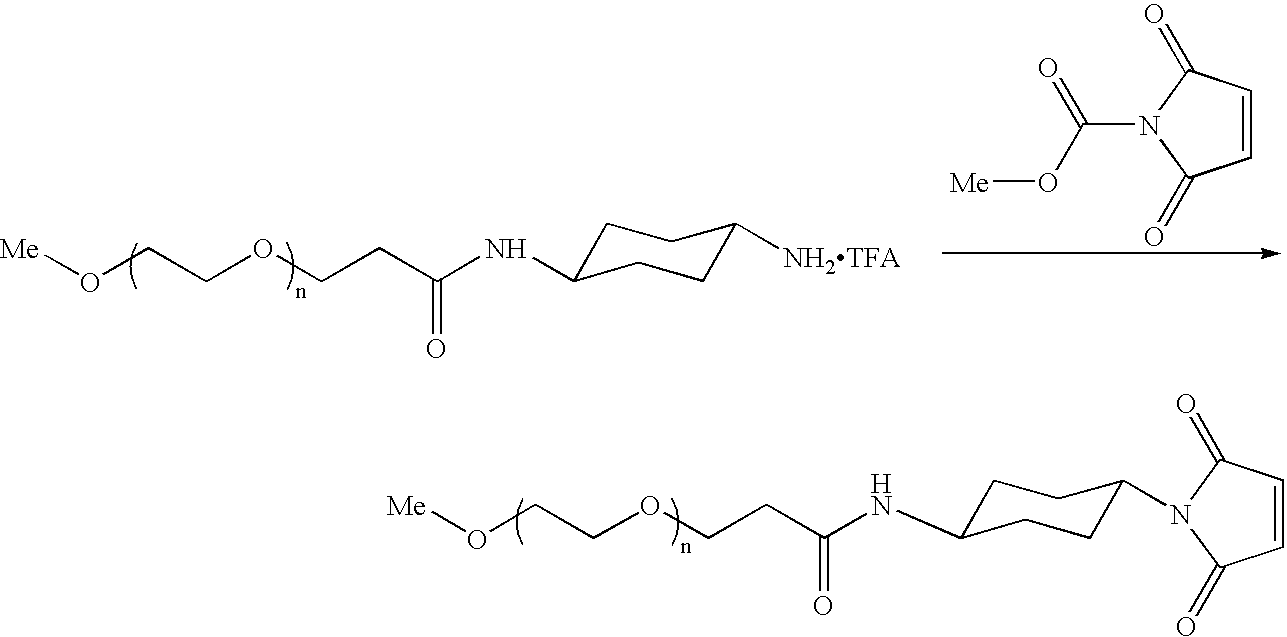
[Me]OCCOCCC(NC1CCC([NH2TFA])CC1)=O.C(N1C(=O)C=CC1=O)(O[Me])=O.[Me]OCCOCCC(NC1CCC(N2C(=O)C=CC2=O)CC1)=O
